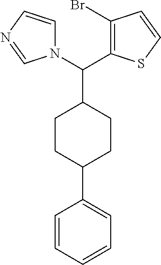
C1=CC=CC=C1C1CCC(C(C2=C(Br)C=CS2)N2C=CN=C2)CC1
